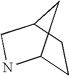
C1C2NCC(C1)C2
